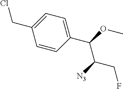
C(C1=CC=C(C(OC)C([N3])CF)C=C1)Cl
